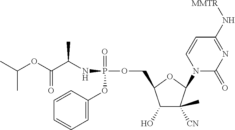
C1(O)C([CN])(C)C(N2C(=O)N=C(N[MMTR])C=C2)OC1COP(=O)(NC(C)C(=O)OC(C)C)OC1=CC=CC=C1
